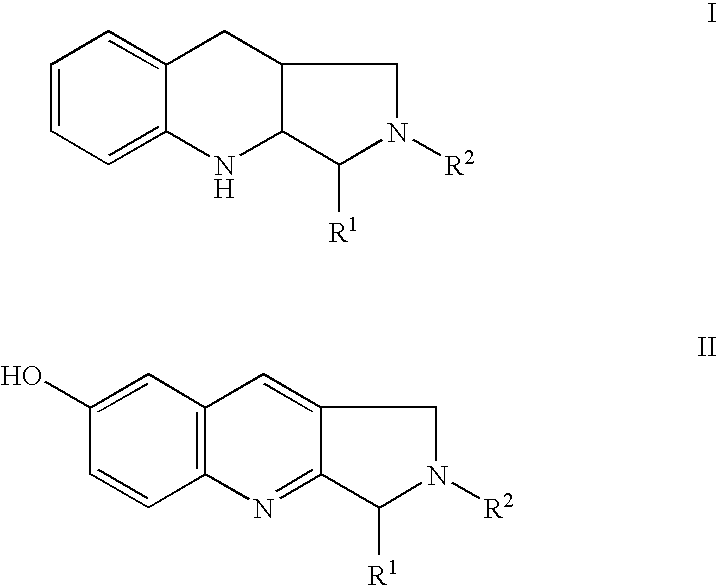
C1=CC=C2C(=C1)CC1C(N2)C([R1])N([R2])C1.C1(O)=CC2=C(C=C1)N=C1C(=C2)CN([R2])C1[R1]
